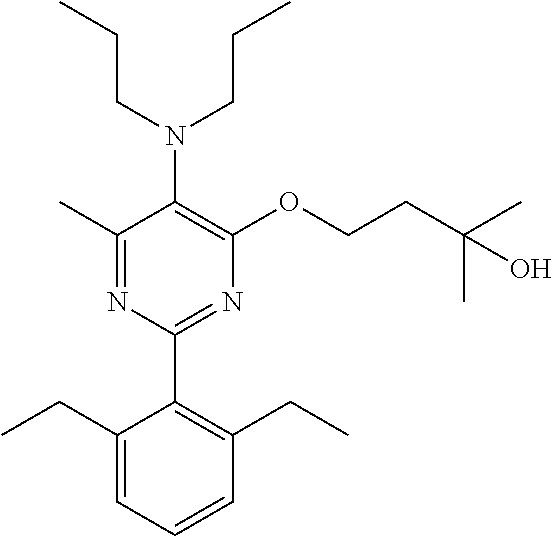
C1(C)=NC(C2=C(CC)C=CC=C2CC)=NC(OCCC(C)(C)O)=C1N(CCC)CCC
